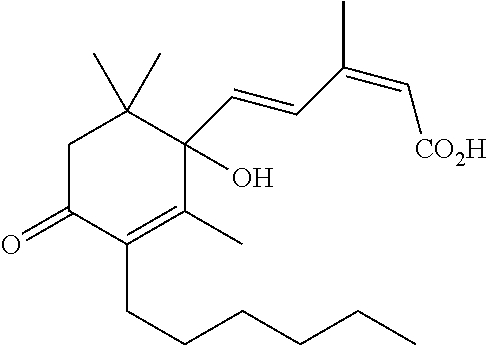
C1C(=O)C(CCCCCC)=C(C)C(C=CC(=C[CO2H])C)(O)C1(C)C
